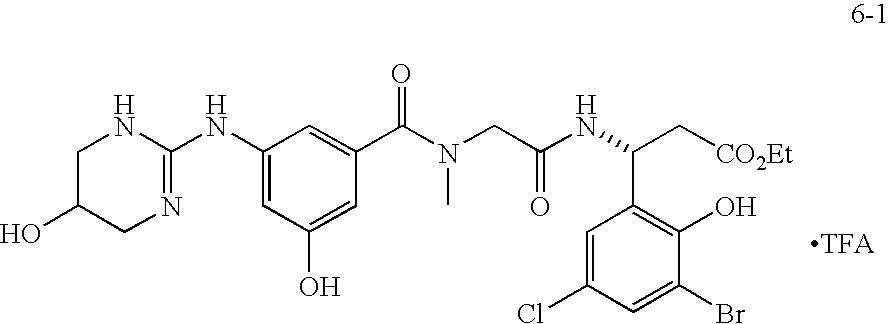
C1(NC2=NCC(O)CN2)=CC(O)=CC(C(=O)N(CC(NC(C2=C(O)C(Br)=CC(Cl)=C2)C[CO2Et])=O)C)=C1
